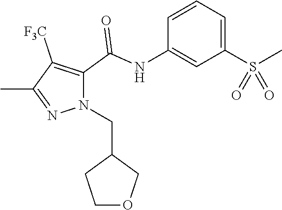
C1=CC=C(S(C)(=O)=O)C=C1NC(=O)C1=C([F3C])C(C)=NN1CC1CCOC1
